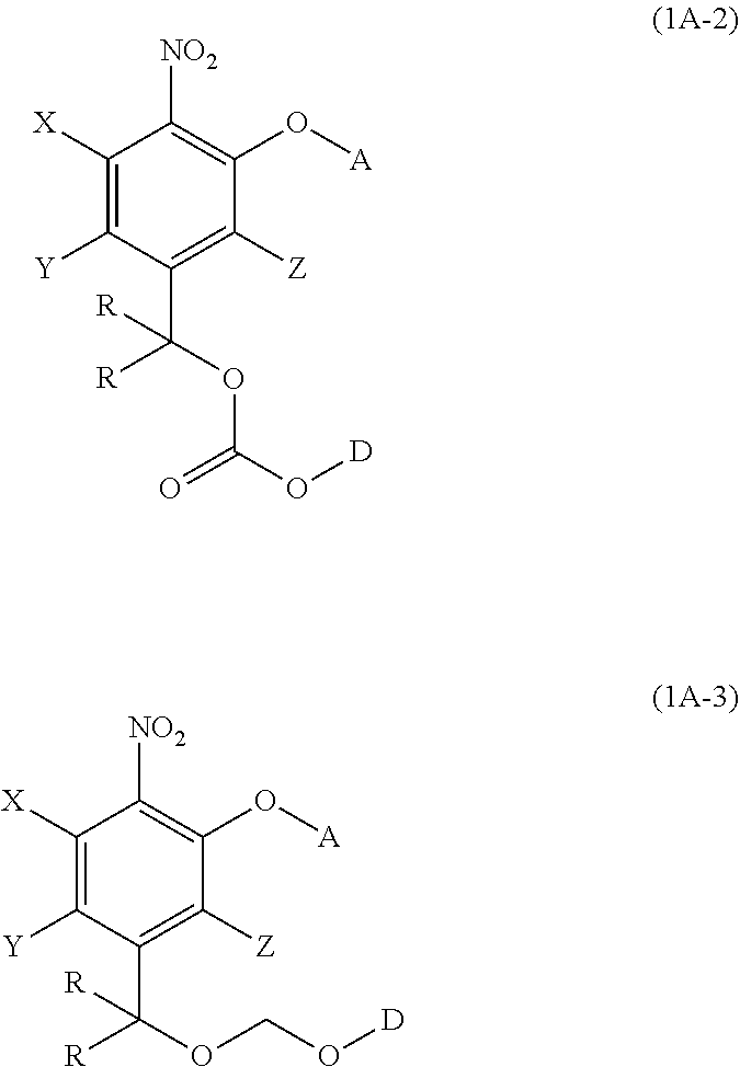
C1([X])=C([Y])C(C(OC(O[D])=O)([R])[R])=C([Z])C(O[A])=C1[NO2].C1([X])=C([Y])C(C(OCO[D])([R])[R])=C([Z])C(O[A])=C1[NO2]
